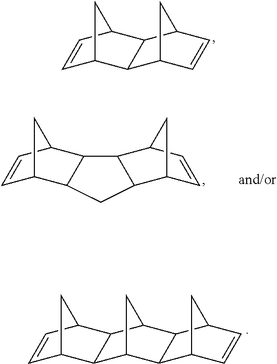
C1=CC2CC1C1C3C=CC(C21)C3.C1=CC2CC1C1C2C2C3C=CC(C3)C2C1.C1=CC2CC1C1C3CC(C21)C1C3C2C=CC1C2
